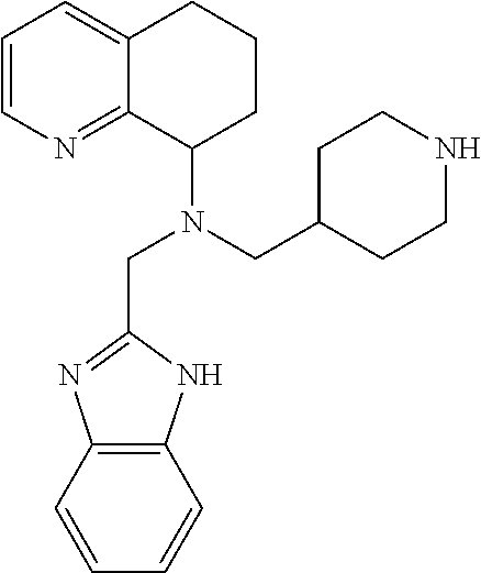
C1=CN=C2C(=C1)CCCC2N(CC1=NC2=C(N1)C=CC=C2)CC1CCNCC1
